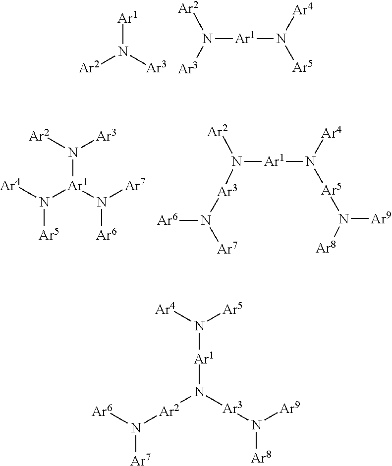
[Ar2]N([Ar3])[Ar1].N([Ar1]N([Ar5])[Ar4])([Ar2])[Ar3].[Ar2]N([Ar3])[Ar1](N([Ar5])[Ar4])N([Ar7])[Ar6].N([Ar1]N([Ar5]N([Ar9])[Ar8])[Ar4])([Ar2])[Ar3]N([Ar6])[Ar7].[Ar4]N([Ar5])[Ar1]N([Ar2]N([Ar7])[Ar6])[Ar3]N([Ar8])[Ar9]
